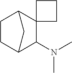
C1C2C(N(C)C)C3(C(C1)C2)CCC3
